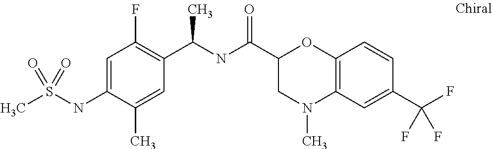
C1=C(NS(C)(=O)=O)C(C)=CC(C(NC(C2CN(C)C3=C(O2)C=CC(C(F)(F)F)=C3)=O)C)=C1F
